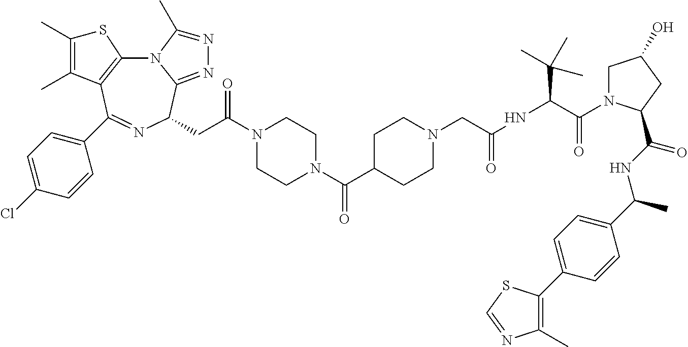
N12C3=C(C(C4=CC=C(Cl)C=C4)=NC(CC(=O)N4CCN(C(C5CCN(CC(NC(C(C)(C)C)C(=O)N6CC(O)CC6C(NC(C6=CC=C(C7=C(C)N=CS7)C=C6)C)=O)=O)CC5)=O)CC4)C1=NN=C2C)C(C)=C(C)S3
